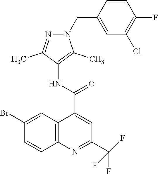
C1(Br)=CC2=C(C=C1)N=C(C(F)(F)F)C=C2C(=O)NC1=C(C)N(CC2=CC(Cl)=C(F)C=C2)N=C1C
